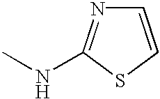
C1=CSC(NC)=N1
